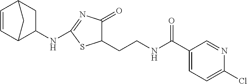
C1=CC2CC(NC3=NC(=O)C(CCNC(C4=CC=C(Cl)N=C4)=O)S3)C1C2
